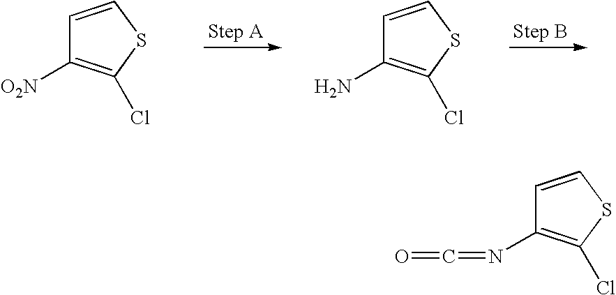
C1=CSC(Cl)=C1[O2N].C1=CSC(Cl)=C1N.C1=CSC(Cl)=C1N=C=O
